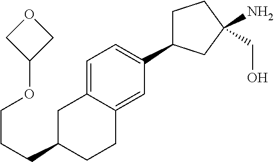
C1=C2C(=CC(C3CCC(N)(CO)C3)=C1)CCC(CCCOC1COC1)C2
